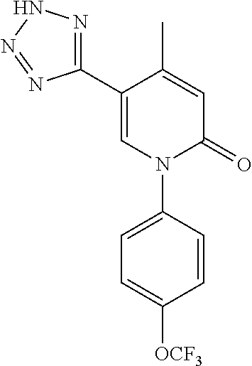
C1=C(C)C(C2=NNN=N2)=CN(C2=CC=C([OCF3])C=C2)C1=O
